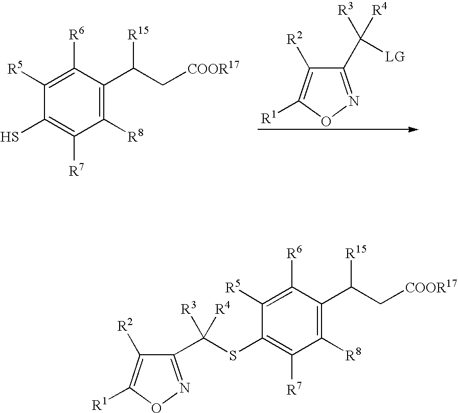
C1(C([LG])([R3])[R4])=NOC([R1])=C1[R2].C1([R5])=C([R6])C(C(C[COOR17])[R15])=C([R8])C([R7])=C1S.C1(C(SC2=C([R7])C([R8])=C(C(C[COOR17])[R15])C([R6])=C2[R5])([R3])[R4])=NOC([R1])=C1[R2]
